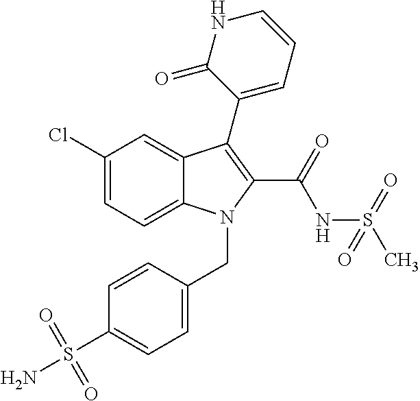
C12=CC=C(Cl)C=C1C(C1=CC=CNC1=O)=C(C(=O)NS(C)(=O)=O)N2CC1=CC=C(S(=O)(N)=O)C=C1
